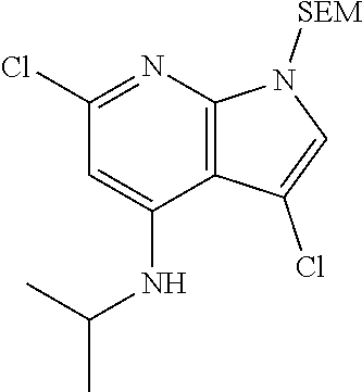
C1(Cl)=NC2=C(C(NC(C)C)=C1)C(Cl)=CN2[SEM]
